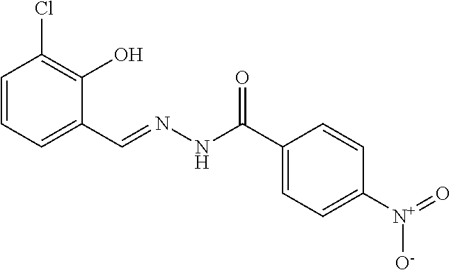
C1=CC=C(C=NNC(C2=CC=C([N+](=O)[O-])C=C2)=O)C(O)=C1Cl
